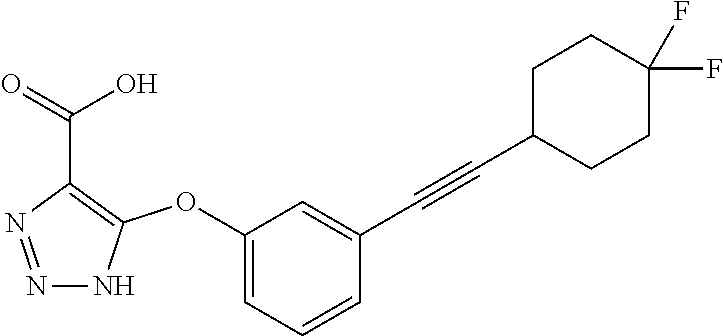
N1=NC(C(=O)O)=C(OC2=CC=CC(C#CC3CCC(F)(F)CC3)=C2)N1
